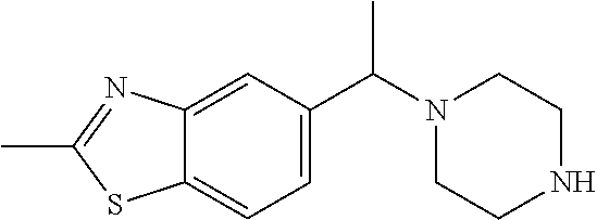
C1CNCCN1C(C1=CC=C2SC(C)=NC2=C1)C
